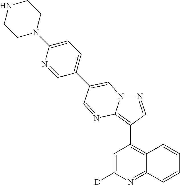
C1=C([D])N=C2C(=C1C1=C3N(N=C1)C=C(C1=CC=C(N4CCNCC4)N=C1)C=N3)C=CC=C2
